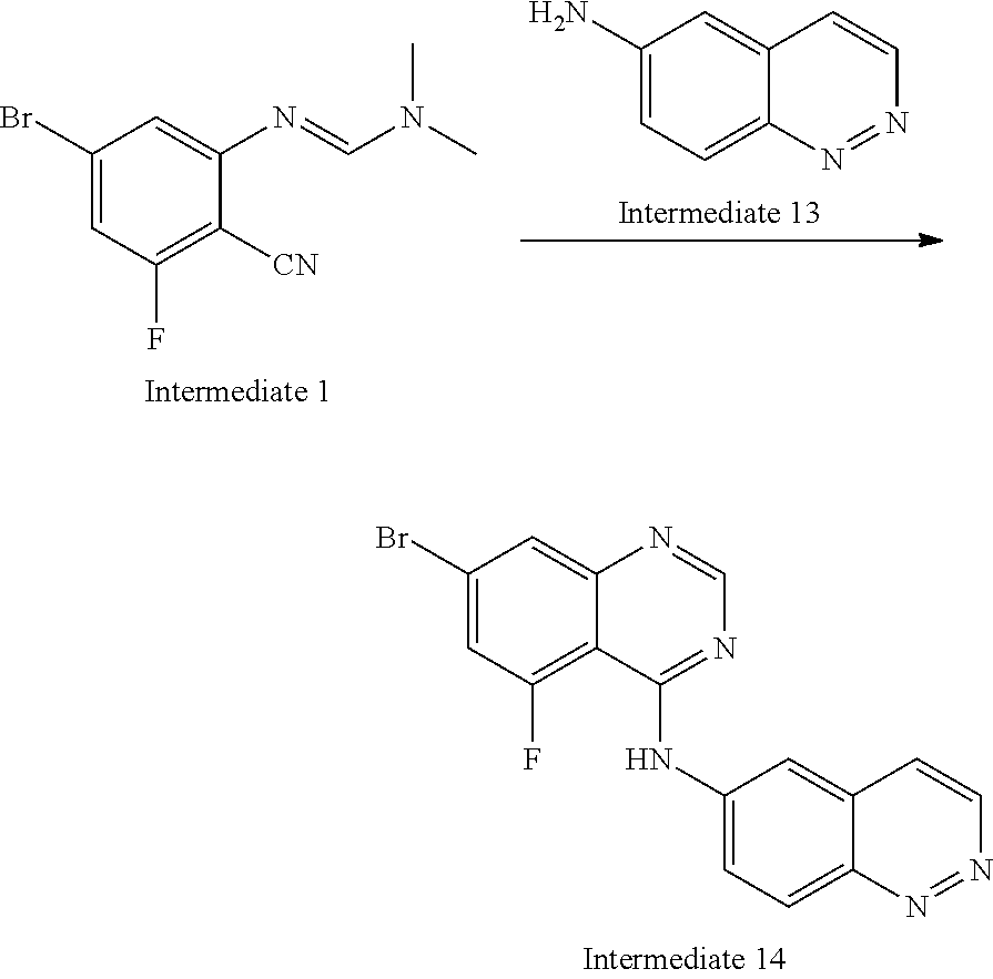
C1(Br)=CC(F)=C2C(=C1)N=CN=C2NC1=CC=C2C(=C1)C=CN=N2.C1(Br)=CC(F)=C([CN])C(N=CN(C)C)=C1.C1(N)=CC=C2C(=C1)C=CN=N2
